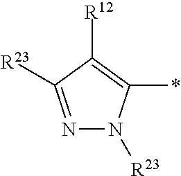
N1=C([R23])C([R12])=C(*)N1[R23]
